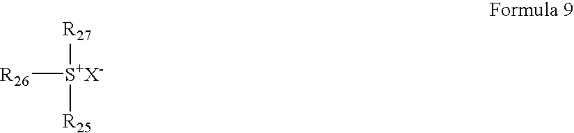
[S+X-]([R26])([R27])[R25]
